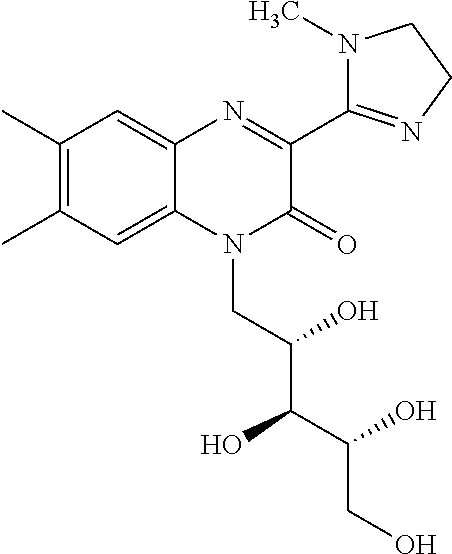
C1(C)=C(C)C=C2C(=C1)N=C(C1=NCCN1C)C(=O)N2CC(C(C(CO)O)O)O
